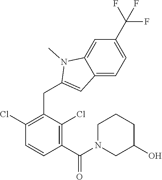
C1(Cl)=C(CC2=CC3=CC=C(C(F)(F)F)C=C3N2C)C(Cl)=C(C(=O)N2CC(O)CCC2)C=C1
